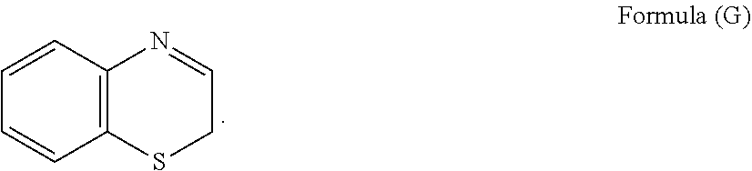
C12=C(C=CC=C1)N=CCS2
